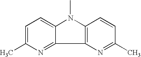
C12=C(N(C)C3=CC=C(C)N=C13)C=CC(C)=N2
